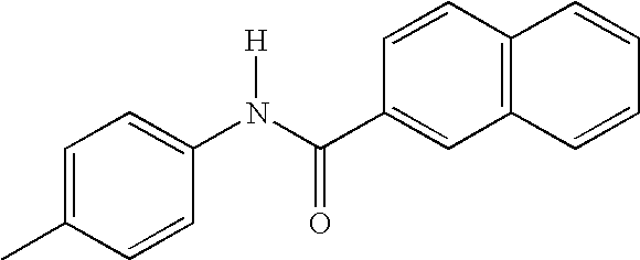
C1=C(C)C=CC(N(C(C2=CC3=C(C=C2)C=CC=C3)=O)[H])=C1
